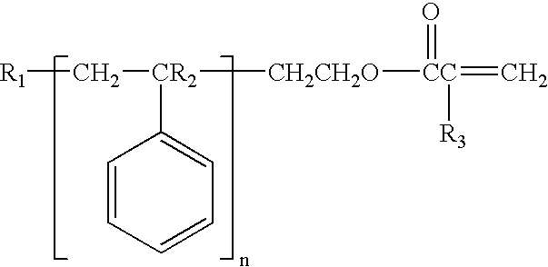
[R1]C[CR2]([CH2CH2O][CC](=O)(=C)[R3])C1=CC=CC=C1
